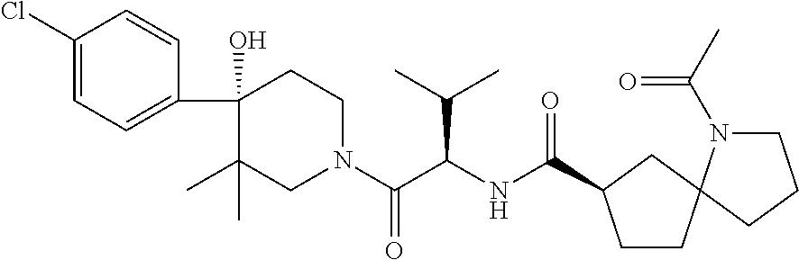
C(=O)(NC(C(C)C)C(=O)N1CCC(O)(C2=CC=C(Cl)C=C2)C(C)(C)C1)C1CCC2(C1)N(C(C)=O)CCC2
